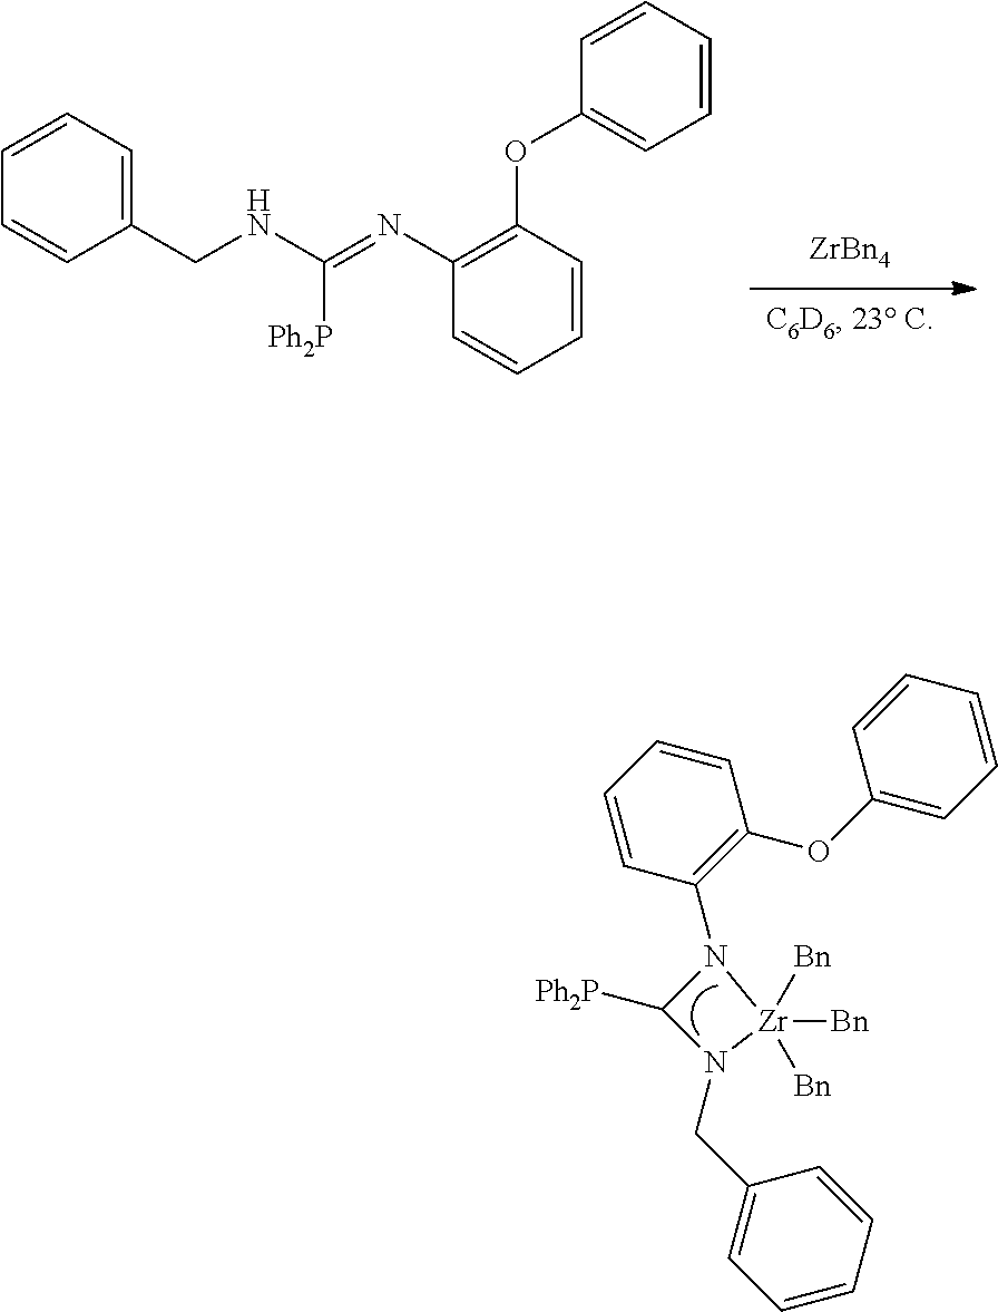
[ZrBn4].C1(CNC(=NC2=C(OC3=CC=CC=C3)C=CC=C2)[Ph2P])=CC=CC=C1.[Ph2P]C1N(CC2=CC=CC=C2)[Zr]([Bn])([Bn])([Bn])N1C1=C(OC2=CC=CC=C2)C=CC=C1
